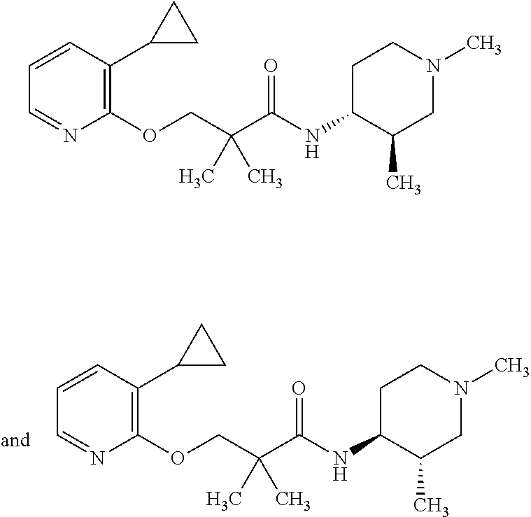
C1=CC=NC(OCC(C(NC2C(C)CN(C)CC2)=O)(C)C)=C1C1CC1.C1=CC=NC(OCC(C(NC2C(C)CN(C)CC2)=O)(C)C)=C1C1CC1
